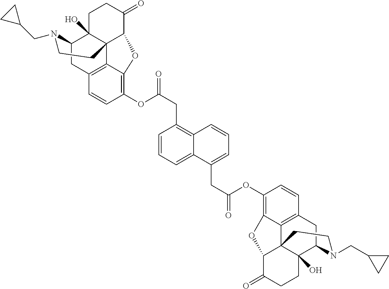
C12CC3=C4C5(C1(O)CCC(=O)C5OC4=C(OC(CC1=C4C(=CC=C1)C(CC(OC1=C5C6=C(C=C1)CC1C7(O)C6(C(C(=O)CC7)O5)CCN1CC1CC1)=O)=CC=C4)=O)C=C3)CCN2CC1CC1
